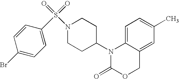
C1=C2C(=CC(C)=C1)COC(=O)N2C1CCN(S(=O)(=O)C2=CC=C(Br)C=C2)CC1
